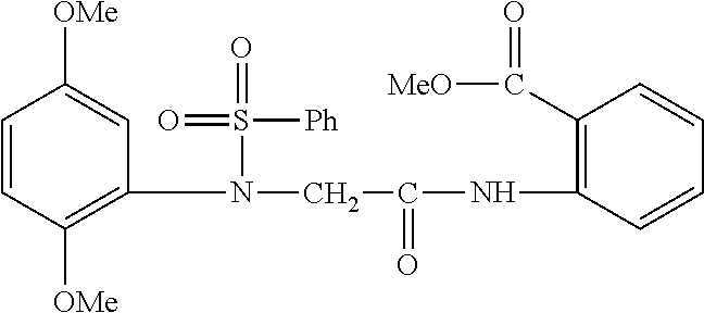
C1(N(CC(NC2=C(C([MeO])=O)C=CC=C2)=O)S(=O)([Ph])=O)=C([OMe])C=CC([OMe])=C1
